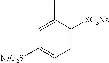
C1=C(C)C([SO3Na])=CC=C1[NaO2S]
